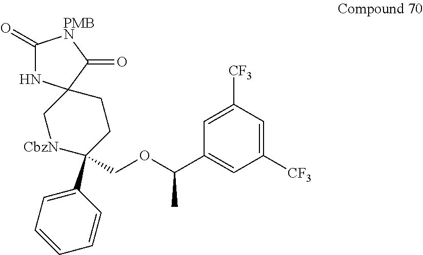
C1(=O)NC2(C(=O)[PMBN]1)C[CbzN]C(C1=CC=CC=C1)(COC(C1=CC([CF3])=CC([CF3])=C1)C)CC2
